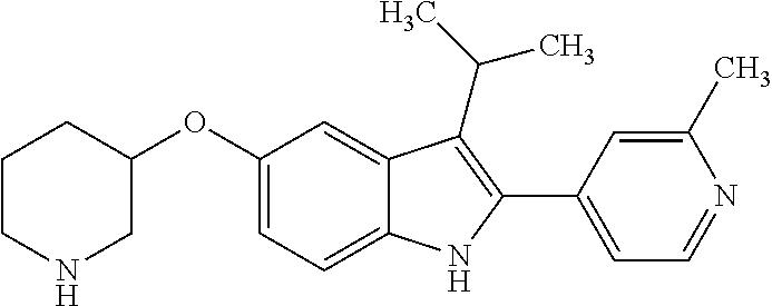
C1(OC2=CC=C3C(=C2)C(C(C)C)=C(C2=CC=NC(C)=C2)N3)CCCNC1
